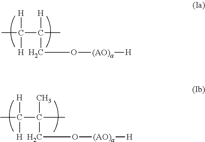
CC(C([H])(C)CO[(AO)a][H])([H])[H].CC(C(C)(C)CO[(AO)a][H])([H])[H]
